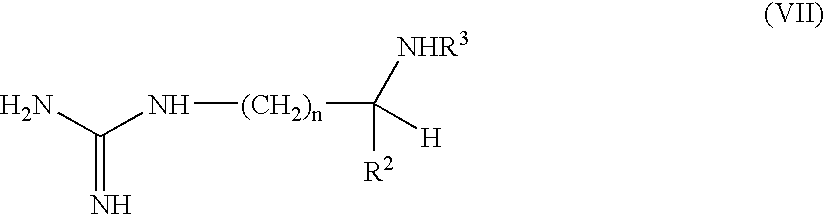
NC(N[(CH2)n]C([R2])([NHR3])[H])=N
